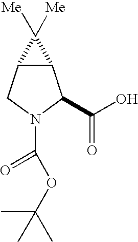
C12C(CN(C(OC(C)(C)C)=O)C1C(O)=O)C2([Me])[Me]
